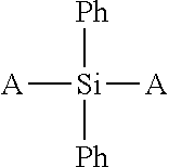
[Ph][Si]([Ph])([A])[A]
